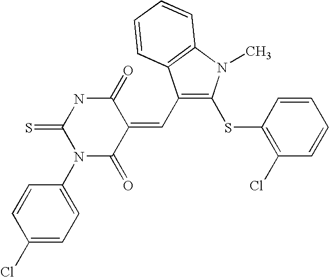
C1(C=C2C(=O)NC(=S)N(C3=CC=C(Cl)C=C3)C2=O)=C(SC2=C(Cl)C=CC=C2)N(C)C2=C1C=CC=C2
